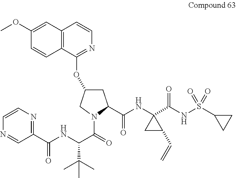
C12=C(C=CN=C1OC1CC(C(NC3(C(=O)NS(=O)(=O)C4CC4)CC3C=C)=O)N(C(=O)C(NC(=O)C3=NC=CN=C3)C(C)(C)C)C1)C=C(OC)C=C2
